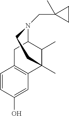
C1(O)=CC2=C(C=C1)CC1N(CC3(C)CC3)CCC2(C)C1C
